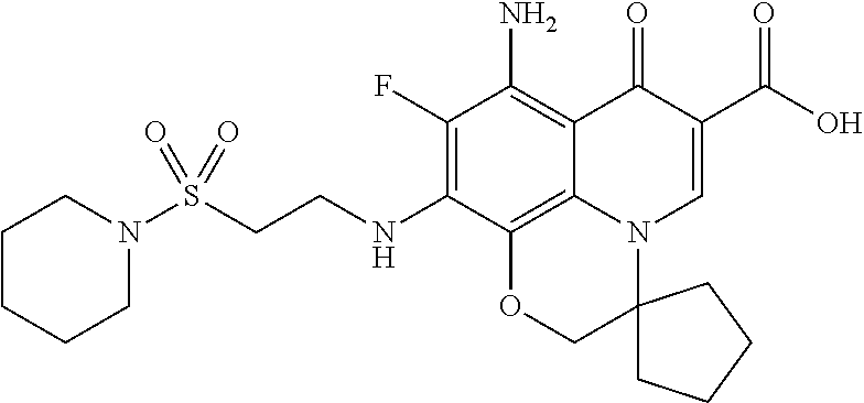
S(CCNC1=C(F)C(N)=C2C3=C1OCC1(N3C=C(C(O)=O)C2=O)CCCC1)(N1CCCCC1)(=O)=O
